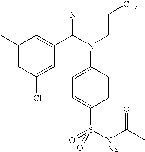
C1(C)=CC(Cl)=CC(C2=NC([CF3])=CN2C2=CC=C(S([N-Na+]C(C)=O)(=O)=O)C=C2)=C1
